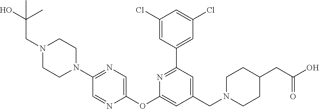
C1(Cl)=CC(C2=NC(OC3=CN=C(N4CCN(CC(C)(O)C)CC4)C=N3)=CC(CN3CCC(CC(O)=O)CC3)=C2)=CC(Cl)=C1
